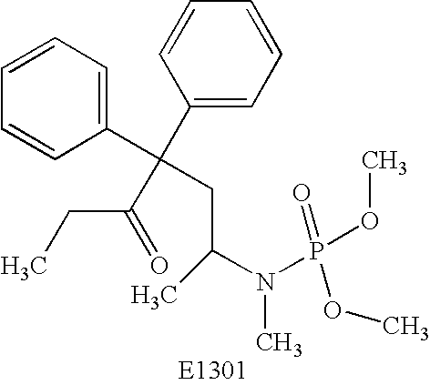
C1=CC=C(C(C2=CC=CC=C2)(CC(N(P(OC)(=O)OC)C)C)C(=O)CC)C=C1
